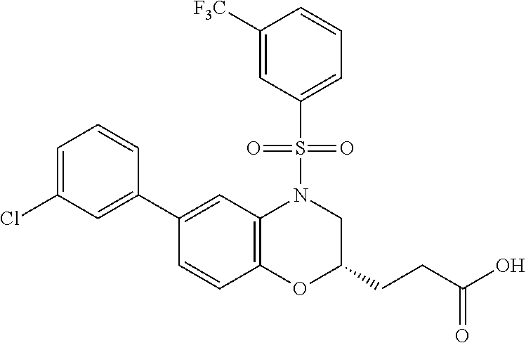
C1(C2=CC(Cl)=CC=C2)=CC2=C(C=C1)OC(CCC(O)=O)CN2S(=O)(=O)C1=CC=CC([F3C])=C1
